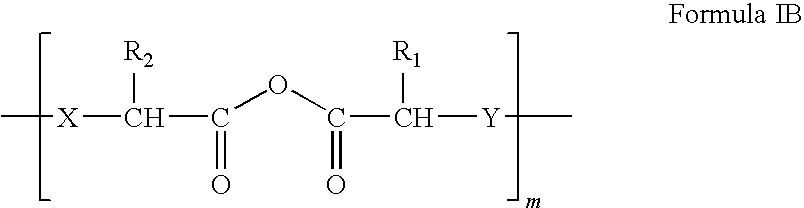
C[X]C(C(OC(C([Y]C)[R1])=O)=O)[R2]
